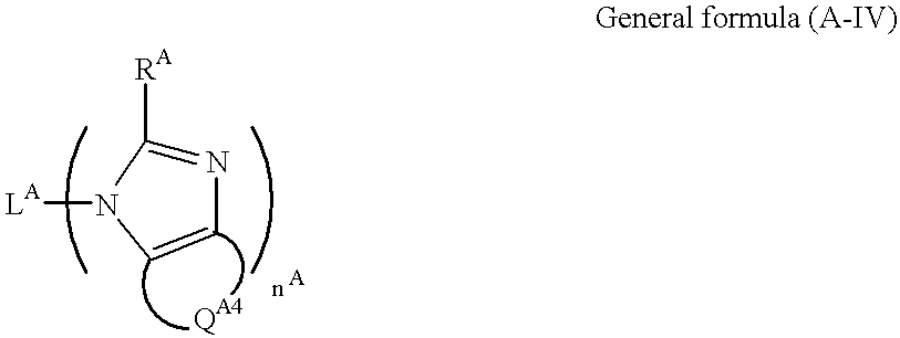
N1=C([RA])N([LA])C=C1
